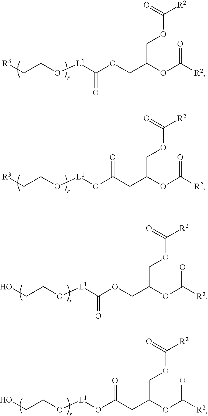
C(CO[L1]C(OCC(OC(=O)[R2])COC([R2])=O)=O)[R3].C(CO[L1]OC(CC(OC(=O)[R2])COC([R2])=O)=O)[R3].C(CO[L1]C(OCC(OC(=O)[R2])COC([R2])=O)=O)O.C(CO[L1]OC(CC(OC(=O)[R2])COC([R2])=O)=O)O
